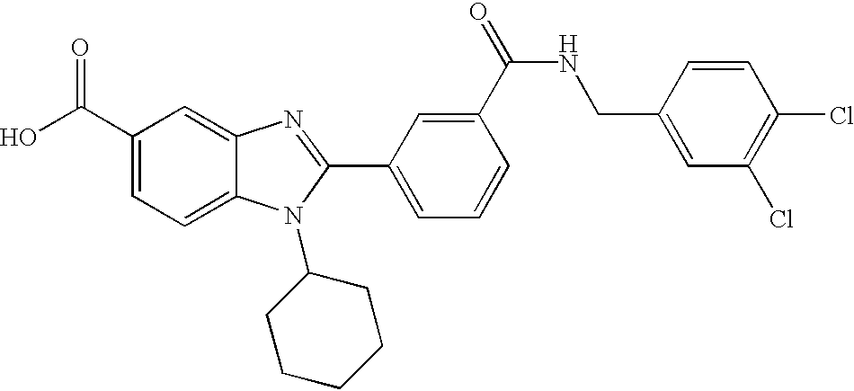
OC(C1=CC=C2C(=C1)N=C(C1=CC=CC(C(=O)NCC3=CC(Cl)=C(Cl)C=C3)=C1)N2C1CCCCC1)=O
